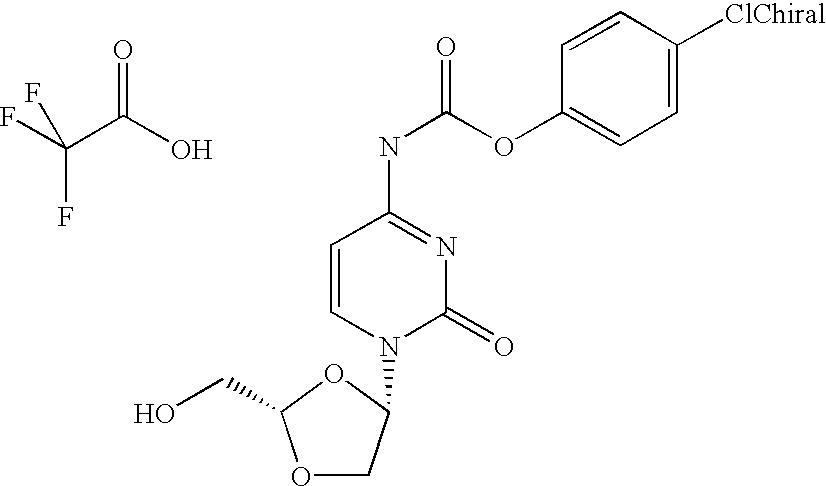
O=C(O)C(F)(F)F.O1CC(N2C(=O)N=C(NC(=O)OC3=CC=C([ClChiral])C=C3)C=C2)OC1CO
